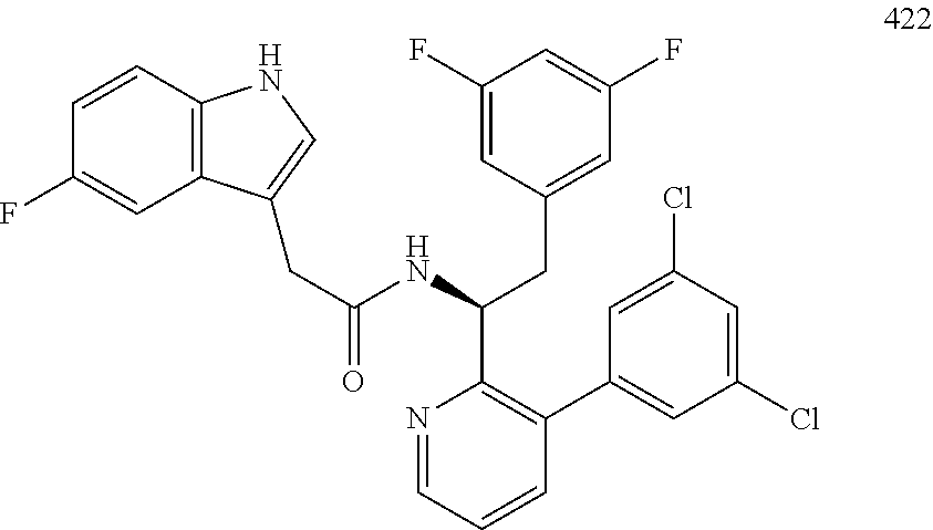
N1=CC=CC(C2=CC(Cl)=CC(Cl)=C2)=C1C(NC(CC1=CNC2=C1C=C(F)C=C2)=O)CC1=CC(F)=CC(F)=C1
